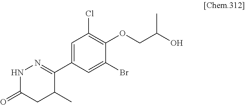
C1(C2=NNC(=O)CC2C)=CC(Cl)=C(OCC(O)C)C(Br)=C1
